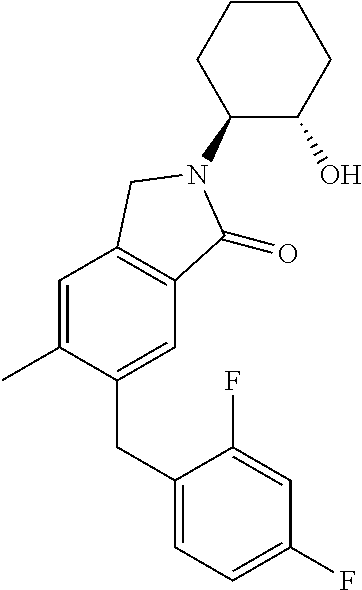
C1(CC2=CC=C(F)C=C2F)=CC2=C(C=C1C)CN(C1C(O)CCCC1)C2=O
